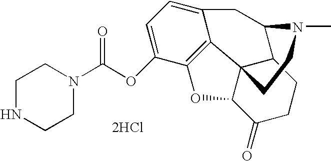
C1=C(OC(N2CCNCC2)=O)C2=C3C(=C1)CC1C4C3(C(C(=O)CC4)O2)CCN1C.[2HCl]
